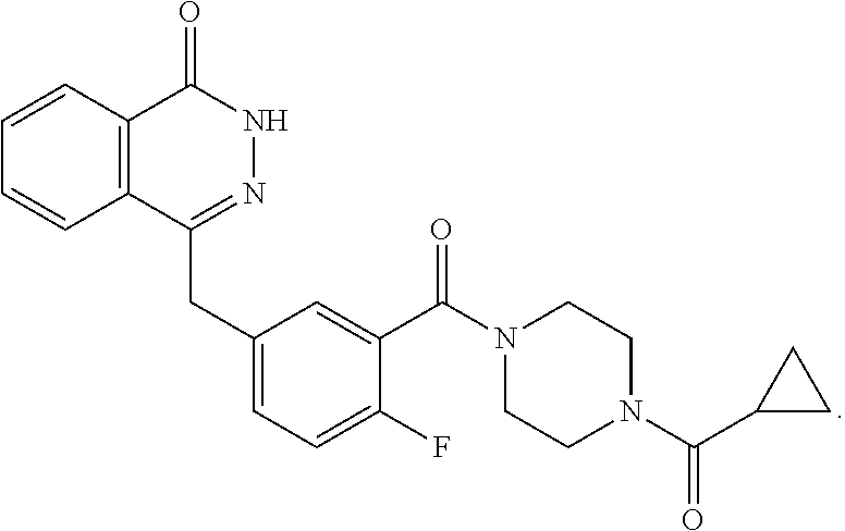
N1(C(C2=CC(CC3=NNC(=O)C4=C3C=CC=C4)=CC=C2F)=O)CCN(C(=O)C2CC2)CC1
